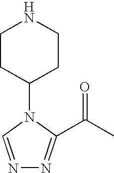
C1CC(N2C=NN=C2C(=O)C)CCN1
